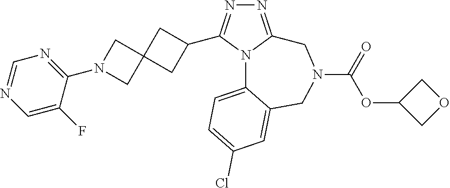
N1=C2N(C(C3CC4(C3)CN(C3=NC=NC=C3F)C4)=N1)C1=CC=C(Cl)C=C1CN(C(=O)OC1COC1)C2
